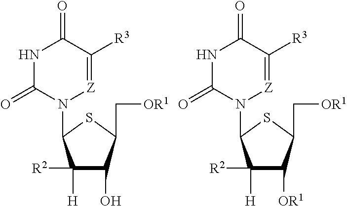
N1C(=O)N(C2C([R2])([H])C(O)C(C[OR1])S2)[Z]=C([R3])C1=O.N1C(=O)N(C2C([R2])([H])C([OR1])C(C[OR1])S2)[Z]=C([R3])C1=O
